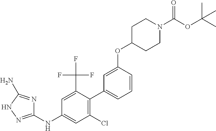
C1(NC2=CC(Cl)=C(C3=CC=CC(OC4CCN(C(OC(C)(C)C)=O)CC4)=C3)C(C(F)(F)F)=C2)=NNC(N)=N1
